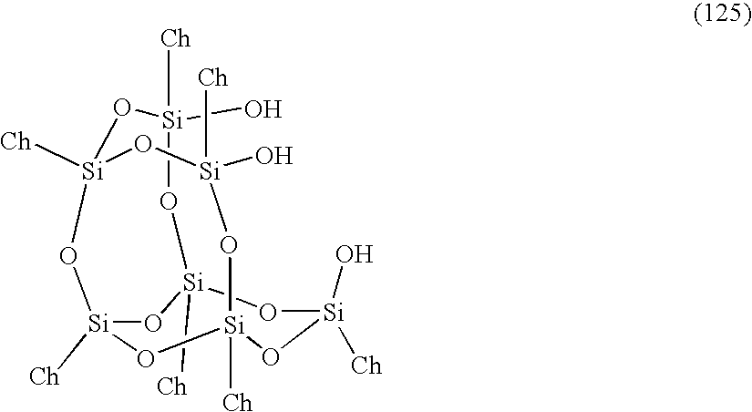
O1[Si]2([Ch])O[Si](O)([Ch])O[Si]3([Ch])O[Si]([Ch])(O2)O[Si]([Ch])(O[Si]([Ch])(O)O3)O[Si]1(O)[Ch]
